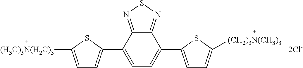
[2Cl-].[(H3C)3N(H2C)3]C1=CC=C(C2=CC=C(C3=CC=C([(CH2)3N(CH3)3])S3)C3=NSN=C23)S1
